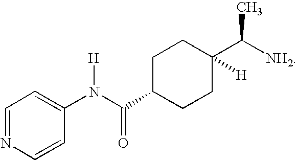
C1=NC=CC(N(C(C2CCC(C([NH2])C)([H])CC2)=O)[H])=C1
